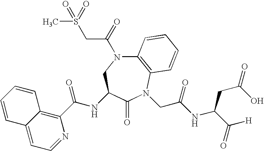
C12=C(N(CC(NC(C(=O)[H])CC(=O)O)=O)C(=O)C(NC(C3=C4C(=CC=N3)C=CC=C4)=O)CN1C(CS(C)(=O)=O)=O)C=CC=C2
